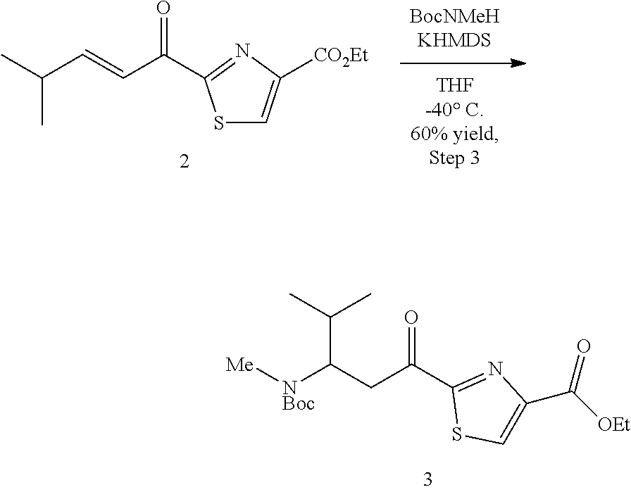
C1(C(CC([NBoc][Me])C(C)C)=O)=NC(C([OEt])=O)=CS1.S1C=C([CO2Et])N=C1C(C=CC(C)C)=O
